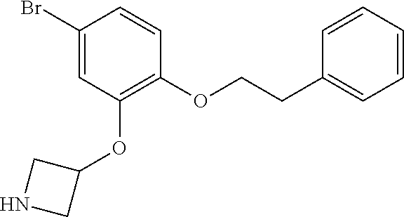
C1(Br)=CC(OC2CNC2)=C(OCCC2=CC=CC=C2)C=C1
